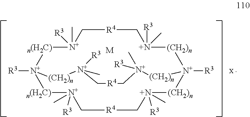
[n(H2C)]1[N+]([R3])(C)C[R4]C[N+]([R3])(C)[(CH2)n][N+]2([R3])[(CH2)n][N+]([R3])(C)C[R4]C[N+]([R3])(C)[n(H2C)][N+]1([R3])[(CH2)n][N+]([R3])(C)C[R4]C[N+](C)([R3])[(CH2)n]2.[M]
